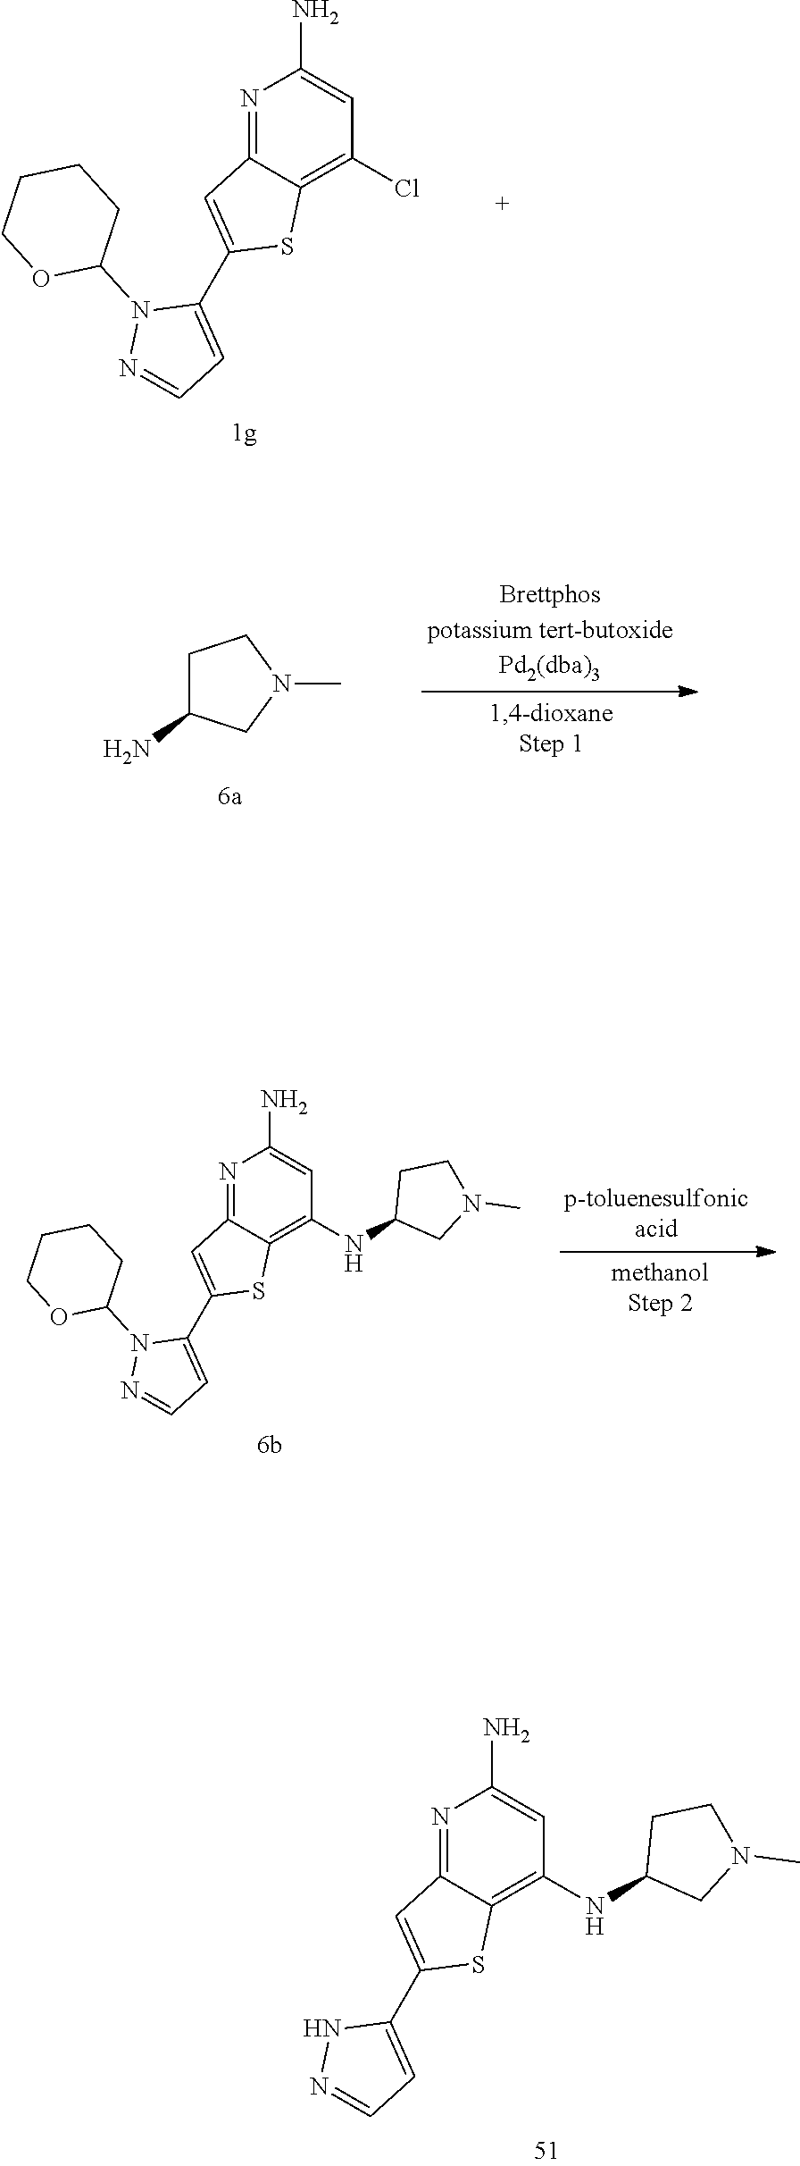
N1=C2C(=C(NC3CN(C)CC3)C=C1N)SC(C1=CC=NN1)=C2.N1=C2C(=C(Cl)C=C1N)SC(C1=CC=NN1C1CCCCO1)=C2.C1C(N)CN(C)C1.N1=C2C(=C(NC3CN(C)CC3)C=C1N)SC(C1=CC=NN1C1CCCCO1)=C2
